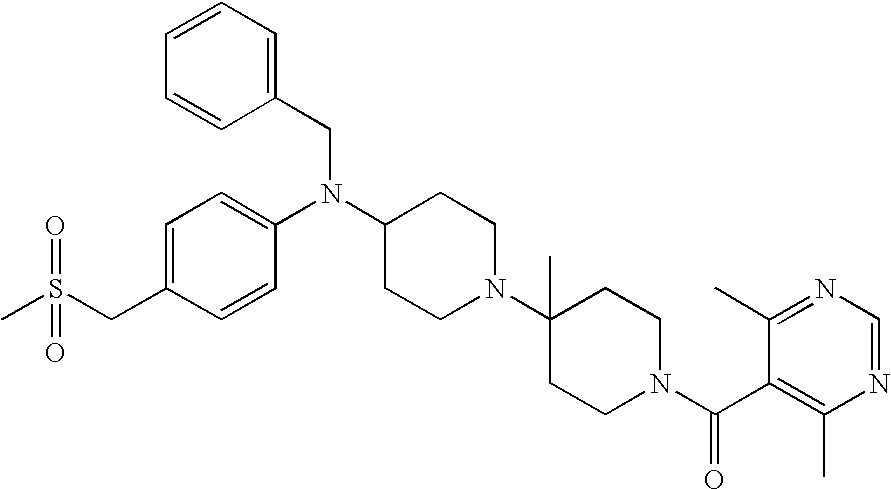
C1=C(CS(C)(=O)=O)C=CC(N(CC2=CC=CC=C2)C2CCN(C3(C)CCN(C(=O)C4=C(C)N=CN=C4C)CC3)CC2)=C1
